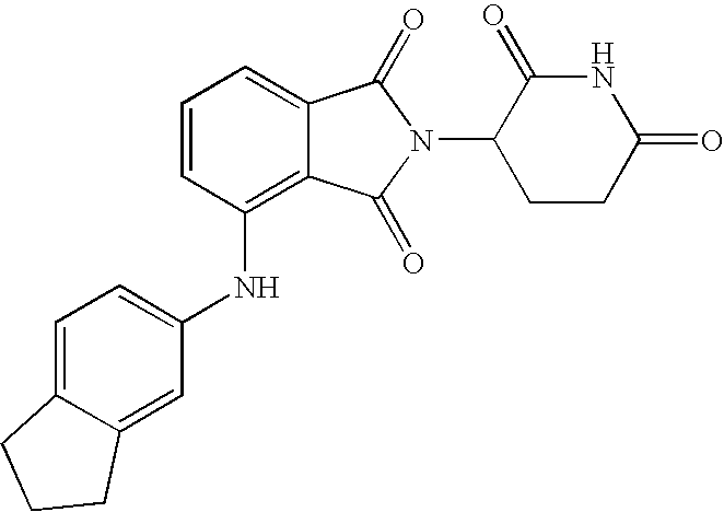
C1(NC2=C3C(=CC=C2)C(=O)N(C2CCC(=O)NC2=O)C3=O)=CC=C2C(=C1)CCC2
